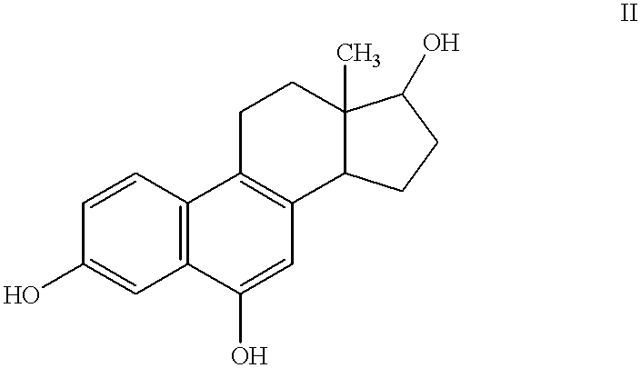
C1=CC2=C(C=C1O)C(O)=CC1=C2CCC2(C)C1CCC2O
